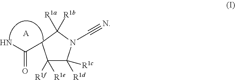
C1([R1f])([R1e])C([R1d])([R1c])N(C#N)C([R1a])([R1b])C1C(N)=O.[A]
